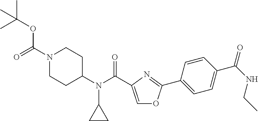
CC(OC(N1CCC(N(C(=O)C2=COC(C3=CC=C(C(=O)NCC)C=C3)=N2)C2CC2)CC1)=O)(C)C
